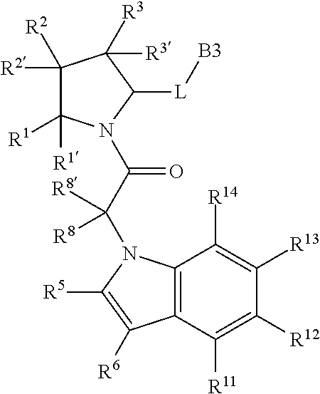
C1([R2])([R2])C([R1])([R1])N(C(C(N2C3=C(C([R11])=C([R12])C([R13])=C3[R14])C([R6])=C2[R5])([R8])[R8])=O)C([L][B3])C1([R3])[R3]
